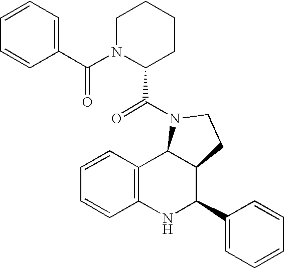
C12=C(NC(C3=CC=CC=C3)C3C1N(C(=O)C1N(C(C4=CC=CC=C4)=O)CCCC1)CC3)C=CC=C2
